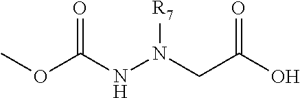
O(C(NN(CC(O)=O)[R7])=O)C
